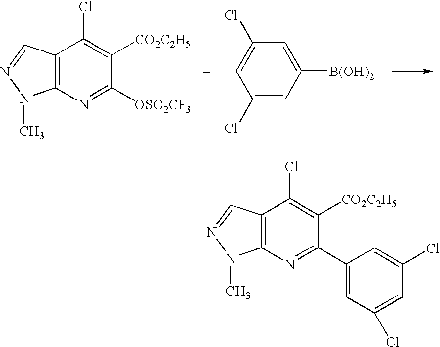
C12=C(N=C([OSO2CF3])C([CO2C2H5])=C1Cl)N(C)N=C2.C1=C([B(OH)2])C=C(Cl)C=C1Cl.C12=C(N=C(C3=CC(Cl)=CC(Cl)=C3)C([CO2C2H5])=C1Cl)N(C)N=C2
